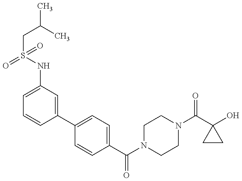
C1(NS(CC(C)C)(=O)=O)=CC=CC(C2=CC=C(C(N3CCN(C(C4(O)CC4)=O)CC3)=O)C=C2)=C1
